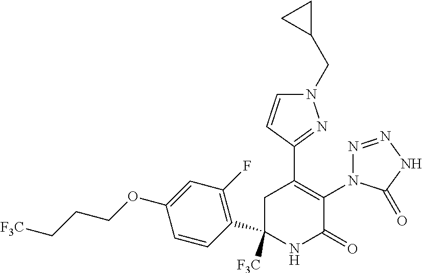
C1(C2=C(N3N=NNC3=O)C(=O)NC([F3C])(C3=C(F)C=C(OCCC[F3C])C=C3)C2)=NN(CC2CC2)C=C1
